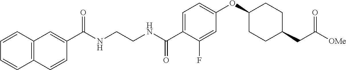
C12=C(C=CC(C(NCCNC(C3=CC=C(OC4CCC(CC([OMe])=O)CC4)C=C3F)=O)=O)=C1)C=CC=C2
